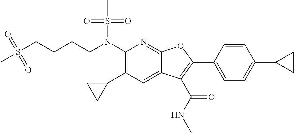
N(C1=C(C2CC2)C=C2C(=N1)OC(C1=CC=C(C3CC3)C=C1)=C2C(NC)=O)(S(C)(=O)=O)CCCCS(C)(=O)=O
